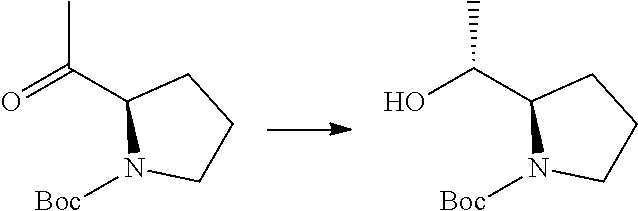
O=C(C1N([Boc])CCC1)C.OC(C1N([Boc])CCC1)C
